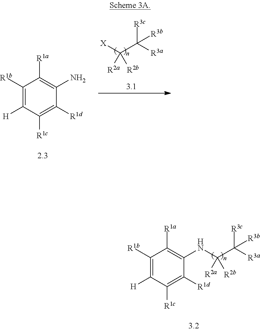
C1([R1b])=C([H])C([R1c])=C([R1d])C(NC(C([R3a])([R3c])[R3b])([R2a])[R2b])=C1[R1a].C1([R1b])=C([H])C([R1c])=C([R1d])C(N)=C1[R1a].[X]C(C([R3a])([R3c])[R3b])([R2a])[R2b]
